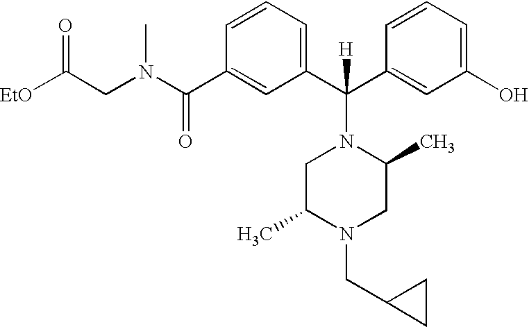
O=C(CN(C(C1=CC(C(C2=CC(O)=CC=C2)(N2CC(C)N(CC3CC3)CC2C)[H])=CC=C1)=O)C)[EtO]
